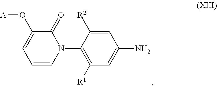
C1=CN(C2=C([R1])C=C(N)C=C2[R2])C(=O)C(O[A])=C1
